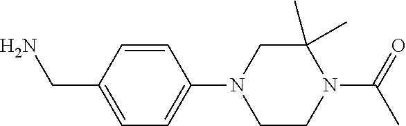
C1(CN)=CC=C(N2CCN(C(=O)C)C(C)(C)C2)C=C1
